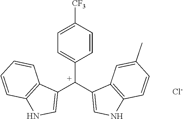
[Cl-].C12=C(NC=C1[C+](C1=CC=C([CF3])C=C1)C1=CNC3=C1C=CC=C3)C=CC(C)=C2
